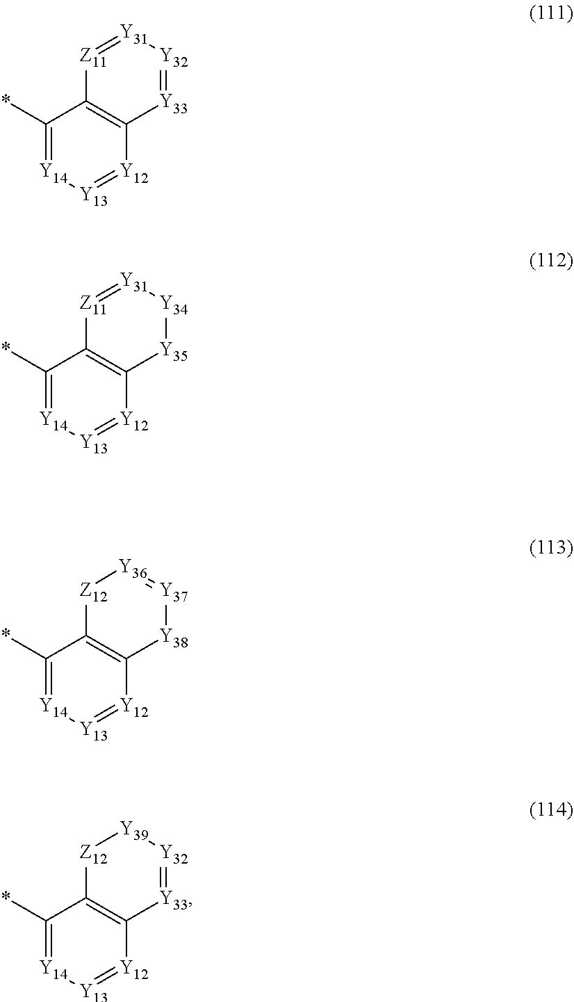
C1(*)=[Y14][Y13]=[Y12]C2=C1[Z11]=[Y31][Y32]=[Y33]2.C1(*)=[Y14][Y13]=[Y12]C2=C1[Z11]=[Y31][Y34][Y35]2.C1(*)=[Y14][Y13]=[Y12]C2=C1[Z12][Y36]=[Y37][Y38]2.C1(*)=[Y14][Y13]=[Y12]C2=C1[Z12][Y39][Y32]=[Y33]2
